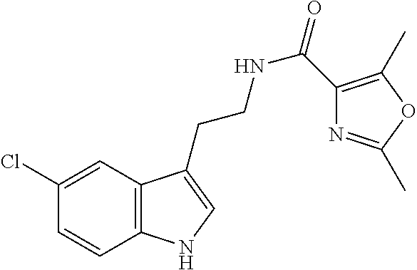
C12=C(C=C(Cl)C=C1)C(CCNC(=O)C1=C(C)OC(C)=N1)=CN2
